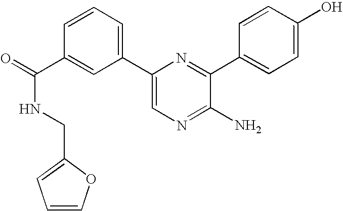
C1=C(C2=CC=CC(C(=O)NCC3=CC=CO3)=C2)N=C(C2=CC=C(O)C=C2)C(N)=N1
